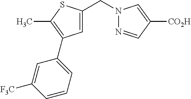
C1=C(CN2N=CC([CO2H])=C2)SC(C)=C1C1=CC=CC([F3C])=C1
